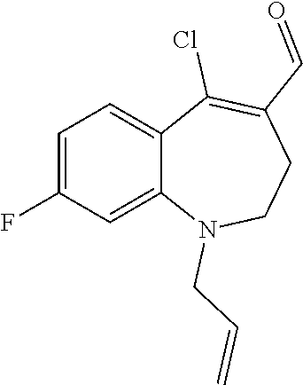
C1=C(F)C=C2C(=C1)C(Cl)=C(C=O)CCN2CC=C
